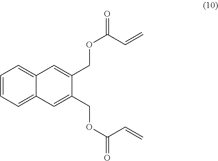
C1=CC=C2C(=C1)C=C(COC(C=C)=O)C(COC(C=C)=O)=C2
